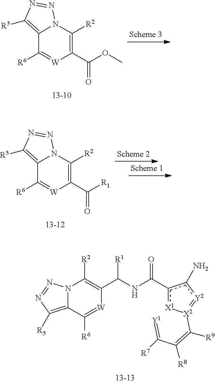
C12=C([R5])N=NN1C([R2])=C(C(=O)OC)[W]=C2[R6].C12=C([R5])N=NN1C([R2])=C(C(=O)[R1])[W]=C2[R6].N12C(=C([R5])N=N1)C([R6])=[W]C(C([R1])NC(=O)c1[X1][X2](C(=C(C(=[Y1])[R7])[R8])[R9])=[Y2]c1N)=C2[R2]
